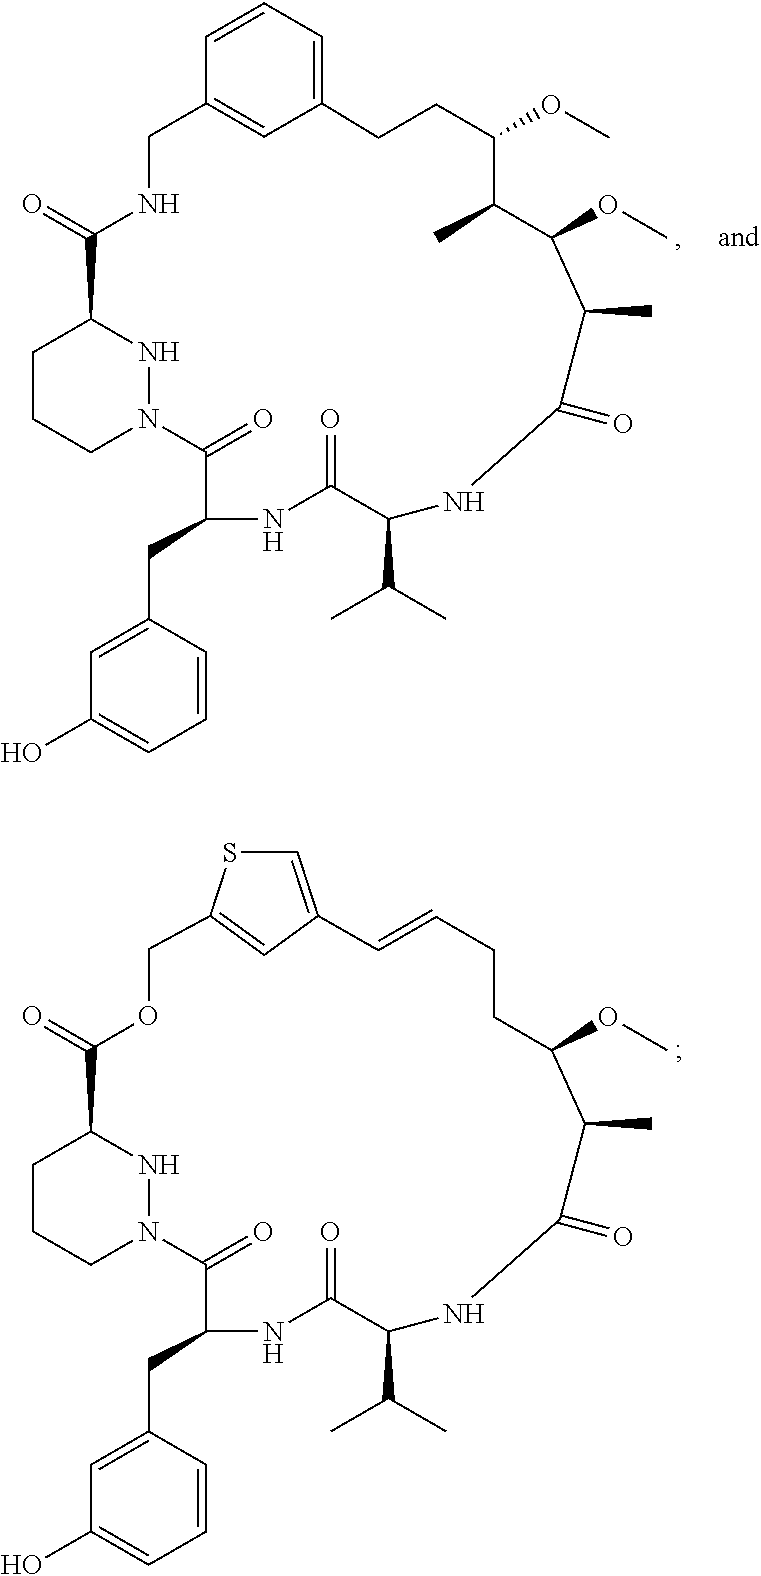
C1CCN2NC1C(=O)NCC1=CC(=CC=C1)CCC(OC)C(C)C(OC)C(C)C(=O)NC(C(C)C)C(=O)NC(CC1=CC(O)=CC=C1)C2=O.C1CCN2NC1C(=O)OCC1=CC(=CS1)C=CCCC(OC)C(C)C(=O)NC(C(C)C)C(=O)NC(CC1=CC(O)=CC=C1)C2=O
